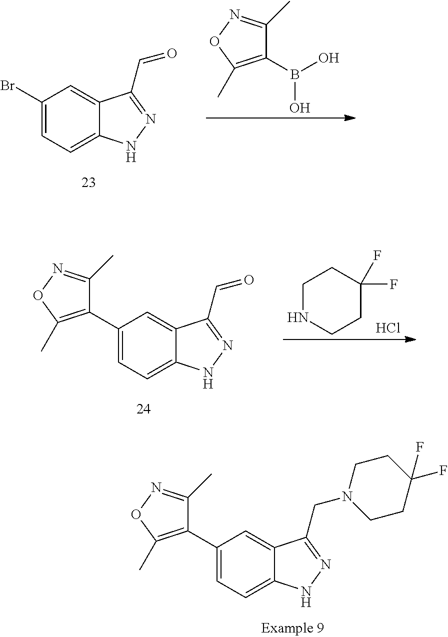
C1(Br)=CC=C2C(=C1)C(C=O)=NN2.C1(B(O)O)=C(C)ON=C1C.C1NCCC(F)(F)C1.Cl.C1(C2=C(C)ON=C2C)=CC=C2C(=C1)C(C=O)=NN2.C1(C2=C(C)ON=C2C)=CC=C2C(=C1)C(CN1CCC(F)(F)CC1)=NN2
